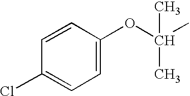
C1=C(OC(C)(C)C)C=CC(Cl)=C1
